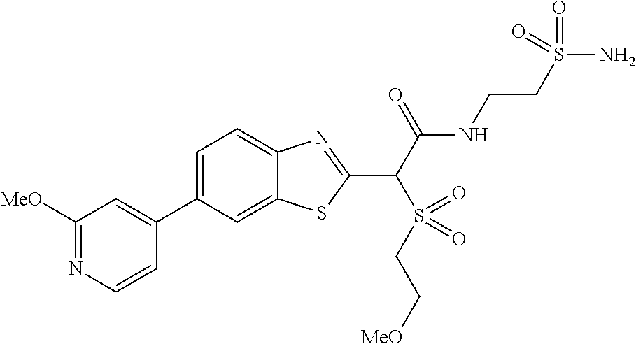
C1(C2=CC([MeO])=NC=C2)=CC=C2C(=C1)SC(C(C(NCCS(N)(=O)=O)=O)S(=O)(CC[MeO])=O)=N2
